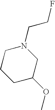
C1CCC(OC)CN1CCF
